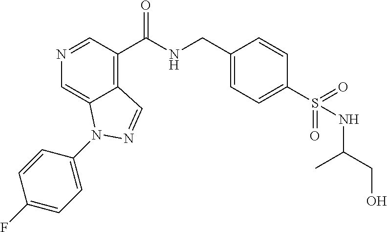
N1=CC(C(NCC2=CC=C(S(=O)(=O)NC(C)CO)C=C2)=O)=C2C(=C1)N(C1=CC=C(F)C=C1)N=C2
